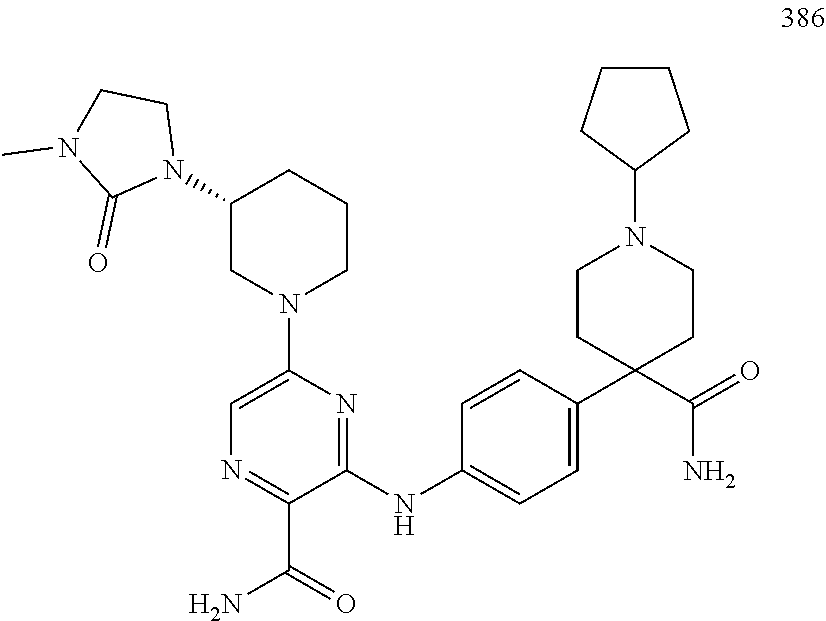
N1=C(C(=O)N)C(NC2=CC=C(C3(C(=O)N)CCN(C4CCCC4)CC3)C=C2)=NC(N2CCCC(N3CCN(C)C3=O)C2)=C1
